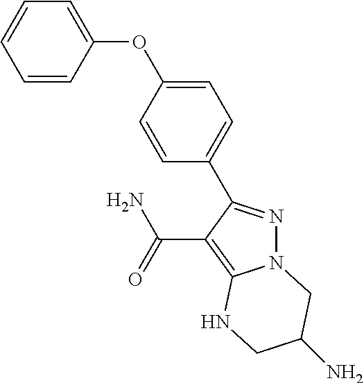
C1=C(OC2=CC=CC=C2)C=CC(C2=NN3C(=C2C(=O)N)NCC(N)C3)=C1
